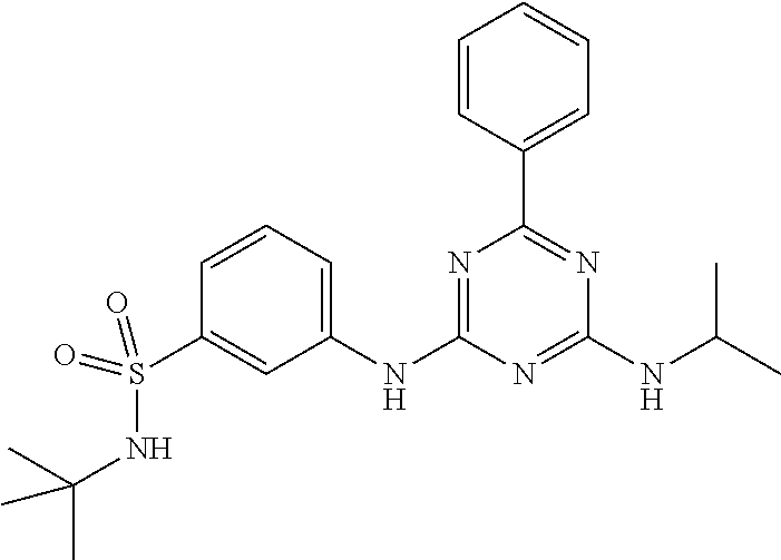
C1=CC=C(NC2=NC(C3=CC=CC=C3)=NC(NC(C)C)=N2)C=C1S(NC(C)(C)C)(=O)=O
